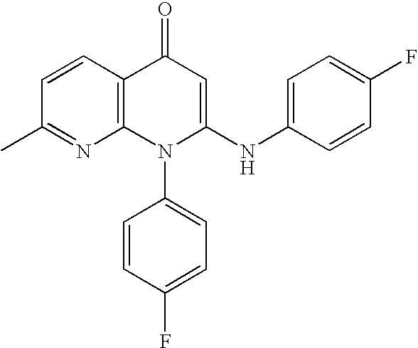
C1(C)=NC2=C(C=C1)C(=O)C=C(NC1=CC=C(F)C=C1)N2C1=CC=C(F)C=C1
